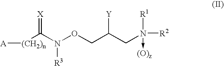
[(CH2)n](C(N(OCC(CN([R1])(->[(O)z])[R2])[Y])[R3])=[X])[A]
